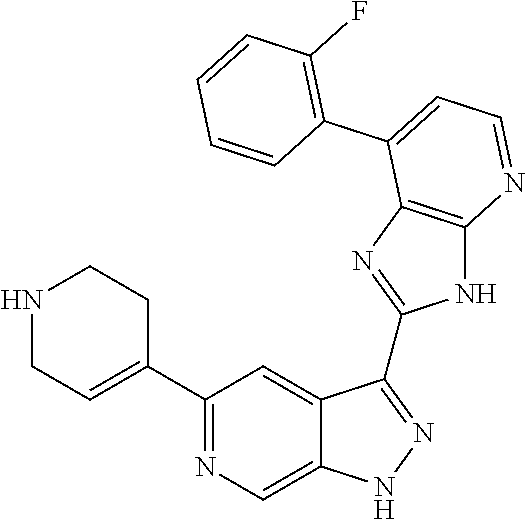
C1(C2=NC=C3C(=C2)C(C2=NC4=C(N2)N=CC=C4C2=C(F)C=CC=C2)=NN3)=CCNCC1
